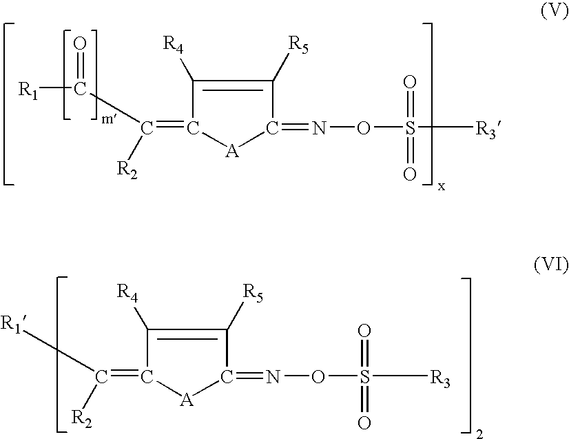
C1([R4])=C([R5])C(=NOS(=O)(=O)[R3])[A]C1=C([R2])C([R1])=O.C1([R4])=C([R5])C(=NOS(=O)(=O)[R3])[A]C1=C([R2])[R1]
